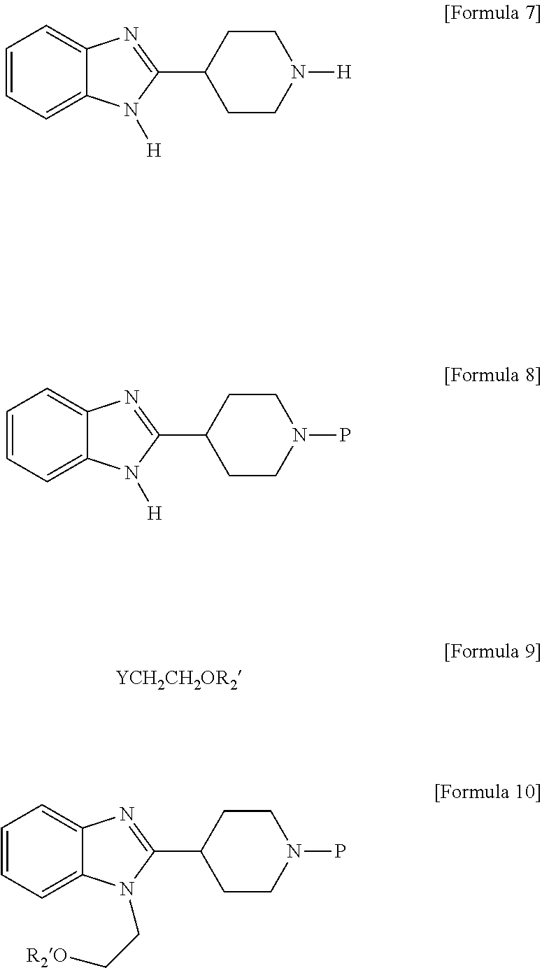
C1=CC=C2C(=C1)N=C(C1CCN([H])CC1)N2[H].C1=CC=C2C(=C1)N=C(C1CCN(P)CC1)N2[H].C1=CC=C2C(=C1)N=C(C1CCN(P)CC1)N2CC[R2O]
